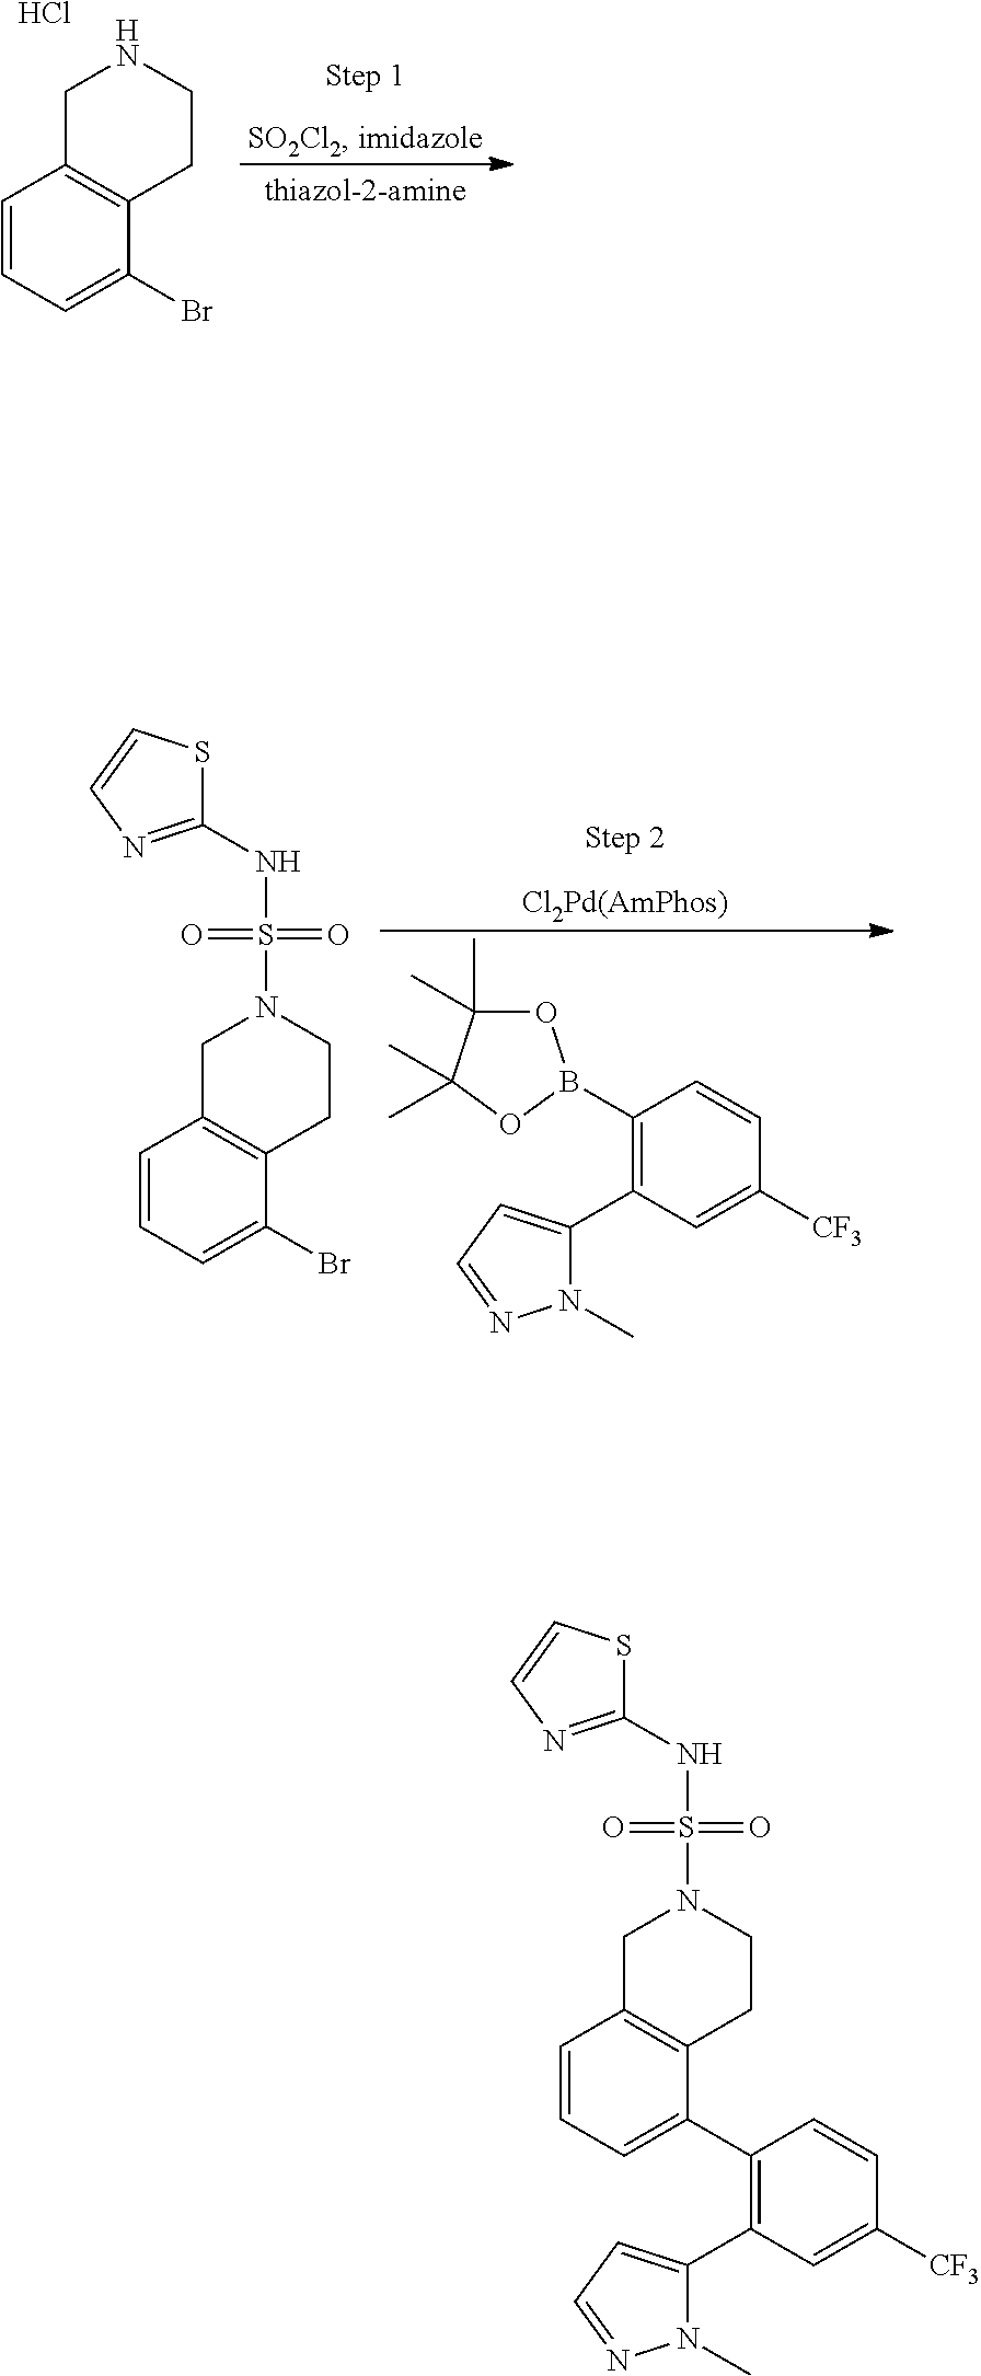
C1(B2OC(C)(C)C(C)(C)O2)=C(C2=CC=NN2C)C=C([CF3])C=C1.C1(NS(=O)(=O)N2CC3=C(CC2)C(Br)=CC=C3)=NC=CS1.N1CC2=C(CC1)C(Br)=CC=C2.Cl.C1(NS(=O)(=O)N2CC3=C(CC2)C(C2=C(C4=CC=NN4C)C=C([CF3])C=C2)=CC=C3)=NC=CS1
